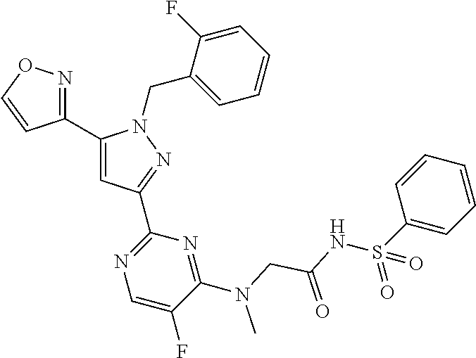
C1(C2=NOC=C2)=CC(C2=NC=C(F)C(N(CC(NS(C3=CC=CC=C3)(=O)=O)=O)C)=N2)=NN1CC1=CC=CC=C1F
